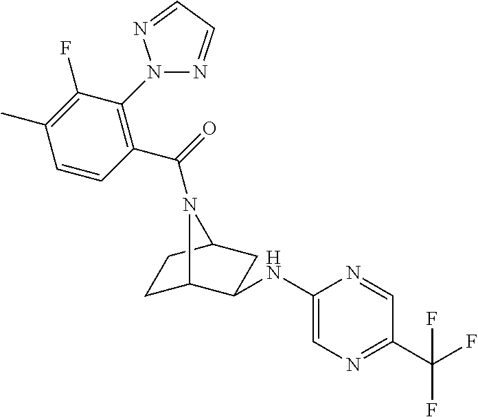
C1(NC2C3CCC(C2)N3C(=O)C2=C(N3N=CC=N3)C(F)=C(C)C=C2)=CN=C(C(F)(F)F)C=N1
